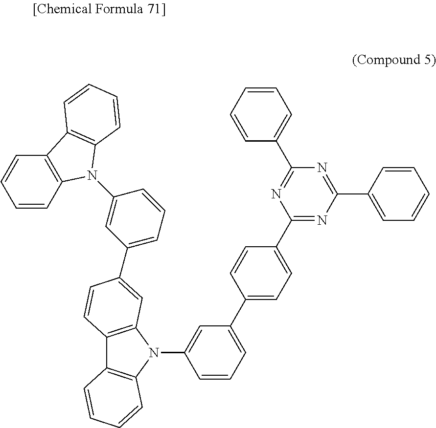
C1=CC2=C(C=C1)C1=C(N2C2=CC(C3=CC4=C(C5=C(N4C4=CC(C6=CC=C(C7=NC(C8=CC=CC=C8)=NC(C8=CC=CC=C8)=N7)C=C6)=CC=C4)C=CC=C5)C=C3)=CC=C2)C=CC=C1
